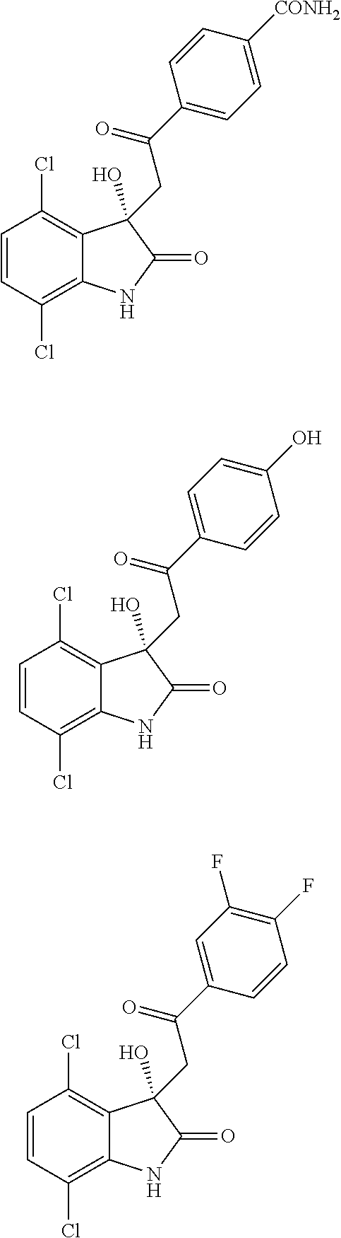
C1=CC(Cl)=C2C(=C1Cl)C(CC(=O)C1=CC=C([CONH2])C=C1)(O)C(=O)N2.C1=CC(Cl)=C2C(=C1Cl)C(CC(=O)C1=CC=C(O)C=C1)(O)C(=O)N2.C1=CC(Cl)=C2C(=C1Cl)C(CC(=O)C1=CC(F)=C(F)C=C1)(O)C(=O)N2
